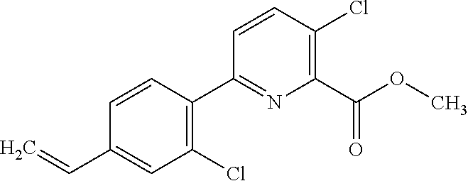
C1(Cl)=C(C2=NC(C(OC)=O)=C(Cl)C=C2)C=CC(C=C)=C1
